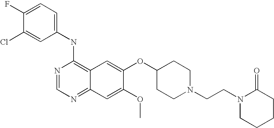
C1(NC2=C3C(=NC=N2)C=C(OC)C(OC2CCN(CCN4CCCCC4=O)CC2)=C3)=CC=C(F)C(Cl)=C1
